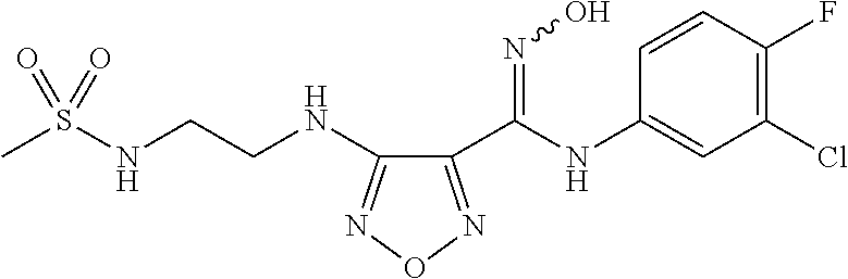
C1(C(NC2=CC(Cl)=C(F)C=C2)=NO)=NON=C1NCCNS(C)(=O)=O
